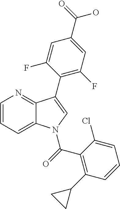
C1=CC=C2C(=N1)C(C1=C(F)C=C(C(=O)O)C=C1F)=CN2C(=O)C1=C(C2CC2)C=CC=C1Cl
